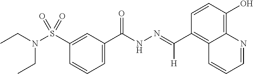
N(CC)(S(=O)(=O)C1=CC(C(=O)NN=C(C2=C3C=CC=NC3=C(O)C=C2)[H])=CC=C1)CC
